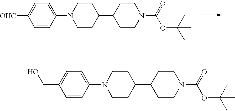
C1=CC(N2CCC(C3CCN(C(=O)OC(C)(C)C)CC3)CC2)=CC=C1[OHC].C1=CC(N2CCC(C3CCN(C(=O)OC(C)(C)C)CC3)CC2)=CC=C1CO
